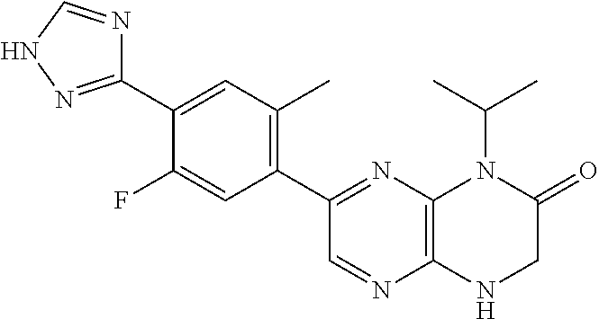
C1(C2=NC3=C(N=C2)NCC(=O)N3C(C)C)=C(C)C=C(C2=NNC=N2)C(F)=C1
